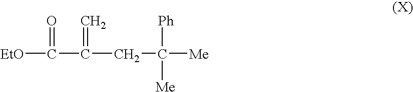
[EtO]C(C(CC([Me])([Ph])[Me])=C)=O
